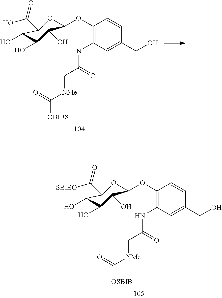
C([NMe]C([OBIBS])=O)C(NC1=C(OC2C(O)C(O)C(O)C(C(O)=O)O2)C=CC(CO)=C1)=O.C([NMe]C([OSBIB])=O)C(NC1=C(OC2C(O)C(O)C(O)C(C([SBIBO])=O)O2)C=CC(CO)=C1)=O
